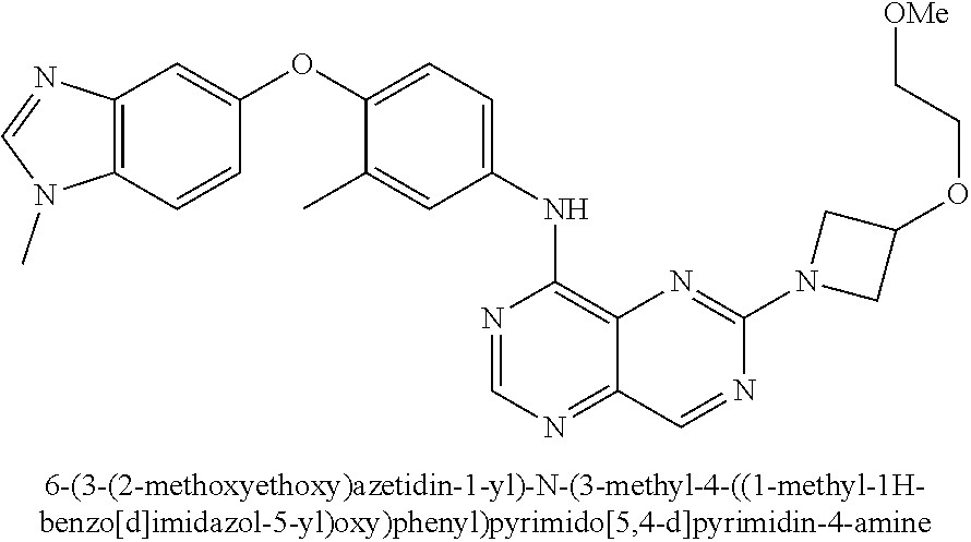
C12=C(C=CC(OC3=CC=C(NC4=C5C(=NC=N4)C=NC(N4CC(OCC[OMe])C4)=N5)C=C3C)=C1)N(C)C=N2
